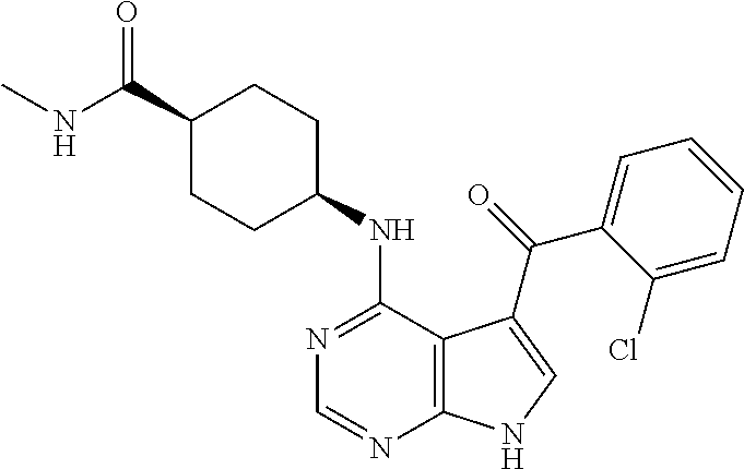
C1(C(NC)=O)CCC(NC2=NC=NC3=C2C(C(=O)C2=CC=CC=C2Cl)=CN3)CC1
